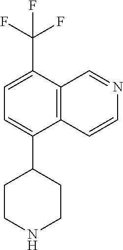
C1CC(C2=CC=C(C(F)(F)F)C3=C2C=CN=C3)CCN1
